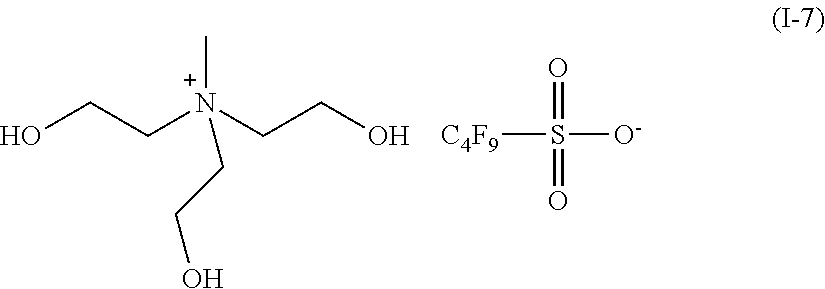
OCC[N+](CCO)(C)CCO.[C4F9]S([O-])(=O)=O
